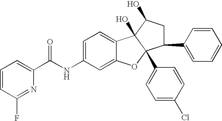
C1=C(NC(C2=CC=CC(F)=N2)=O)C=C2C(=C1)C1(O)C(C3=CC=C(Cl)C=C3)(O2)C(C2=CC=CC=C2)CC1O
